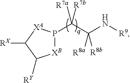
C(C(N[R9])([R8a])[R8b])([R7a])([R7b])P1[XB]C([RY])C([RX])[XA]1
